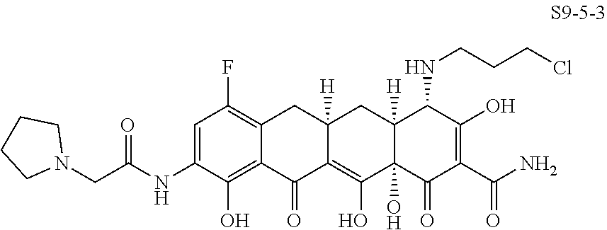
C1=C(NC(CN2CCCC2)=O)C(O)=C2C(=C1F)CC1([H])C(=C(O)C3(O)C([H])(C1)C(NCCCCl)C(O)=C(C(N)=O)C3=O)C2=O
